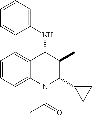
C1=CC=C2C(=C1)C(NC1=CC=CC=C1)C(C)C(C1CC1)N2C(C)=O
